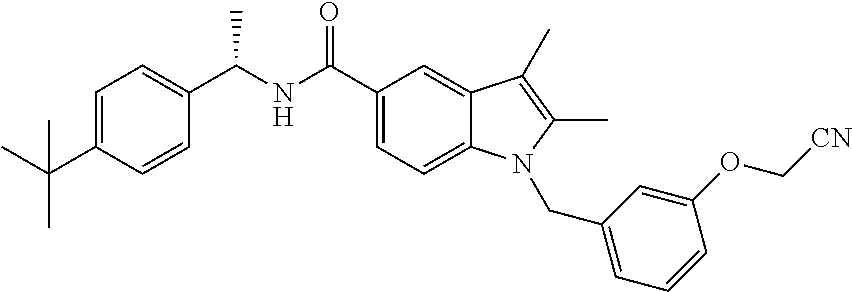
C1(C(NC(C2=CC=C3C(=C2)C(C)=C(C)N3CC2=CC=CC(OC[CN])=C2)=O)C)=CC=C(C(C)(C)C)C=C1
